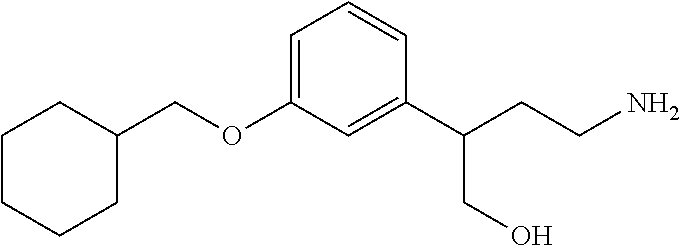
C1=C(OCC2CCCCC2)C=C(C(CCN)CO)C=C1
